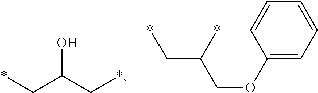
*CC(C*)O.C1(OCC(*)C*)=CC=CC=C1
